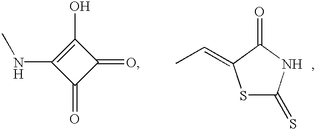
C1(O)=C(NC)C(=O)C1=O.CC=C1SC(=S)NC1=O
